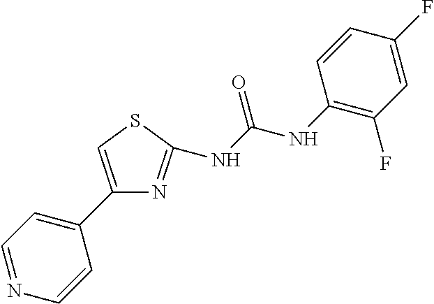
N(C(NC1=C(F)C=C(F)C=C1)=O)C1=NC(C2=CC=NC=C2)=CS1
